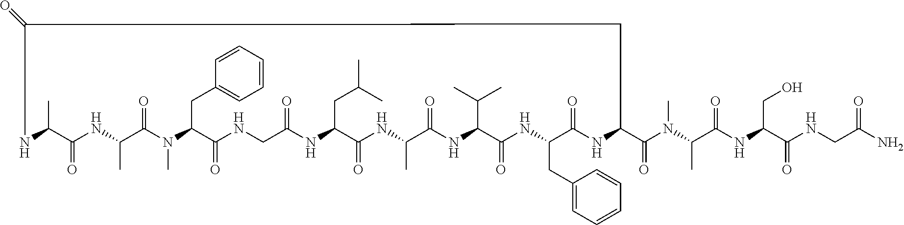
N1C(C)C(=O)NC(C)C(=O)N(C)C(CC2=CC=CC=C2)C(=O)NCC(=O)NC(CC(C)C)C(=O)NC(C)C(=O)NC(C(C)C)C(=O)NC(CC2=CC=CC=C2)C(=O)NC(C(=O)N(C)C(C)C(=O)NC(CO)C(=O)NCC(N)=O)CC1=O
